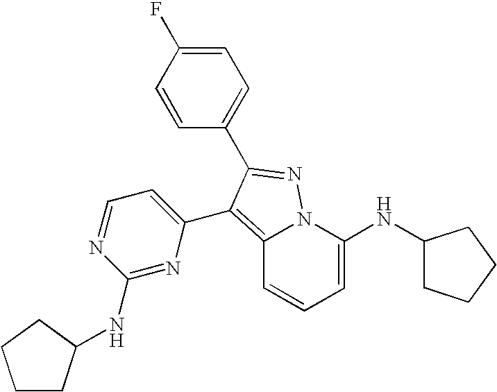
C12=C(C3=CC=NC(NC4CCCC4)=N3)C(C3=CC=C(F)C=C3)=NN1C(NC1CCCC1)=CC=C2
